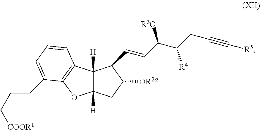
C12([H])C([H])(C3=C(O1)C(CCC[COOR1])=CC=C3)C(C=CC(C(CC#C[R5])[R4])[R3O])C([OR2a])C2
